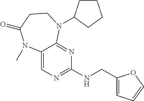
C(NC1=NC=C2C(=N1)N(C1CCCC1)CCC(=O)N2C)C1=CC=CO1
